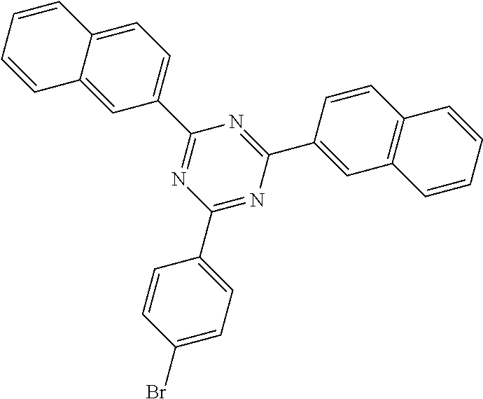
C1(C2=CC=C(Br)C=C2)=NC(C2=CC3=C(C=C2)C=CC=C3)=NC(C2=CC=C3C(=C2)C=CC=C3)=N1
